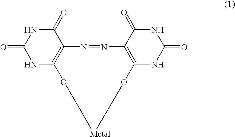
C1(=O)NC2=C(C(=O)N1)N=NC1=C(NC(=O)NC1=O)O[Metal]O2
